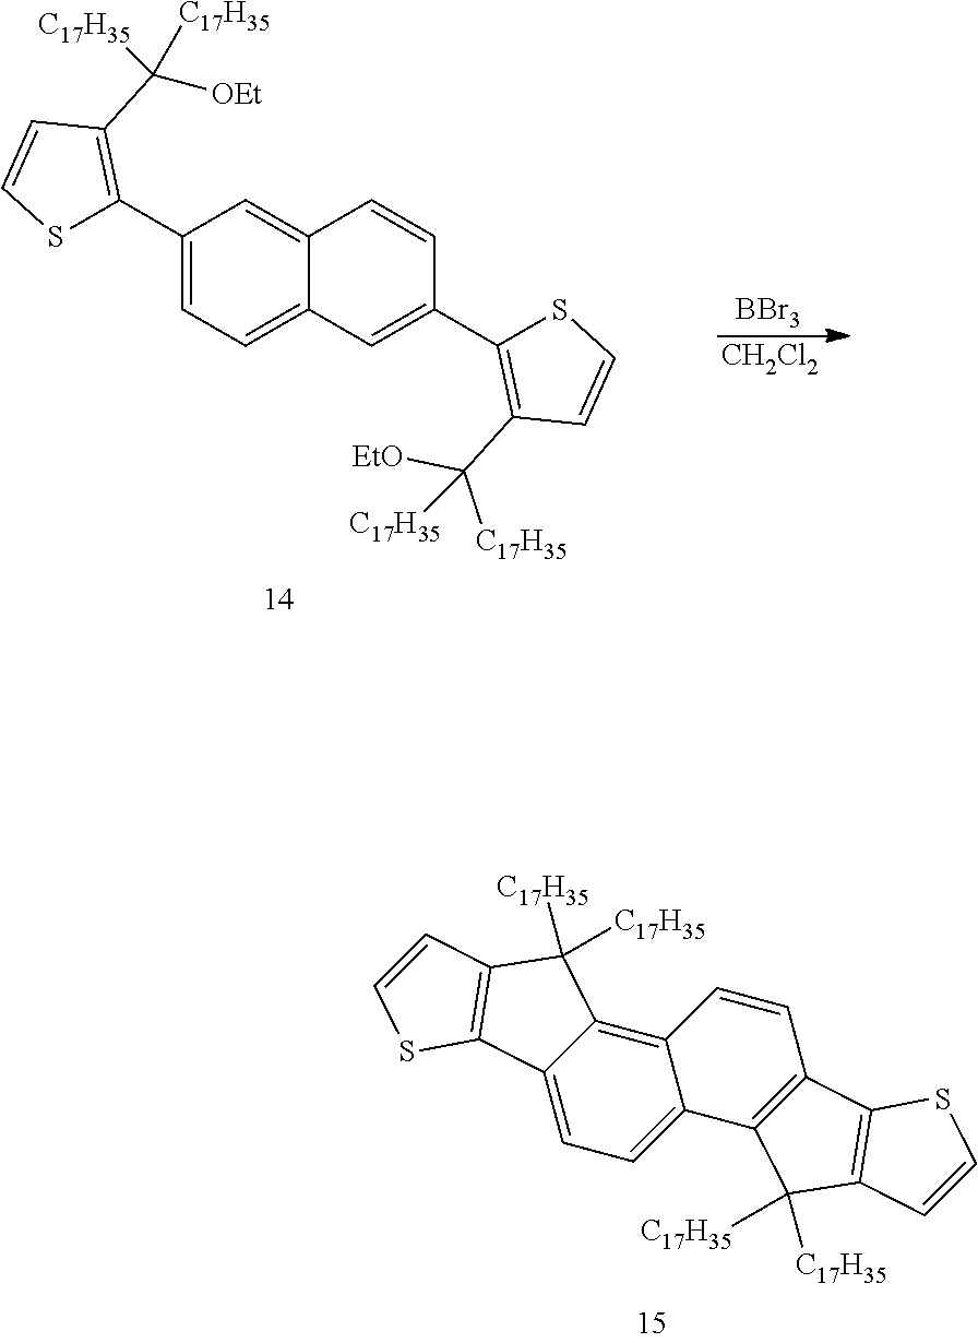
C12=C3C(=CC=C1C1=C(C=C2)C2=C(C1([C17H35])[C17H35])C=CS2)C1=C(C3([C17H35])[C17H35])C=CS1.C1(C2=C(C([OEt])([C17H35])[C17H35])C=CS2)=CC=C2C(=C1)C=CC(C1=C(C([EtO])([C17H35])[C17H35])C=CS1)=C2.[BBr3].[CH2Cl2]
